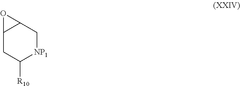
C12CC([R10])[NP1]CC1O2
